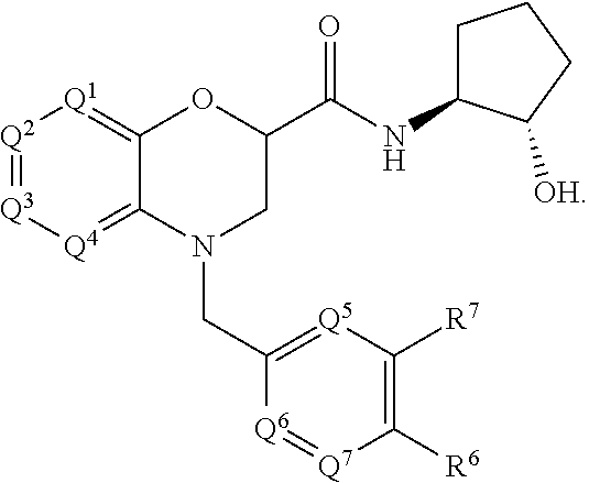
[Q2]1=[Q3][Q4]=C2C(=[Q1]1)OC(C(NC1CCCC1[OH])=O)CN2CC1=[Q5]C([R7])=C([R6])[Q7]=[Q6]1
